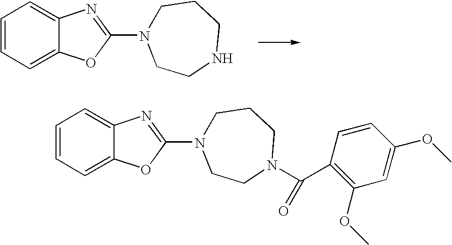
C1=CC=C2C(=C1)N=C(N1CCCNCC1)O2.C1=CC=C2C(=C1)N=C(N1CCCN(C(C3=C(OC)C=C(OC)C=C3)=O)CC1)O2
